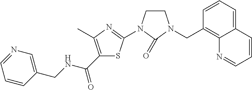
C(NCC1=CN=CC=C1)(=O)C1=C(C)N=C(N2CCN(CC3=C4C(=CC=C3)C=CC=N4)C2=O)S1
